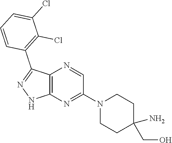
C12=C(N=C(N3CCC(N)(CO)CC3)C=N1)NN=C2C1=C(Cl)C(Cl)=CC=C1
